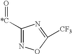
[*C](=O)C1=NOC([CF3])=N1
